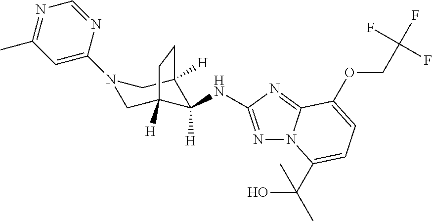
N1=C(NC2([H])C3([H])CN(C4=CC(C)=NC=N4)CC2([H])CC3)N=C2N1C(C(C)(O)C)=CC=C2OCC(F)(F)F
